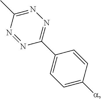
N1=NC(C2=CC=C([a])C=C2)=NN=C1C
